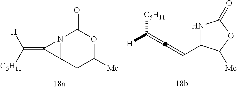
N12C(C1=C([C5H11])[H])CC([Me])OC2=O.C(=C)([C5H11])[H].C(=C)C1NC(=O)OC1[Me]
